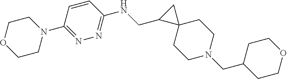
C1CN(C2=NN=C(NCC3C4(C3)CCN(CC3CCOCC3)CC4)C=C2)CCO1
